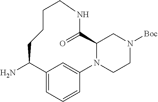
NC1C2=CC=CC(=C2)N2C(C(=O)NCCCC1)CN([Boc])CC2
